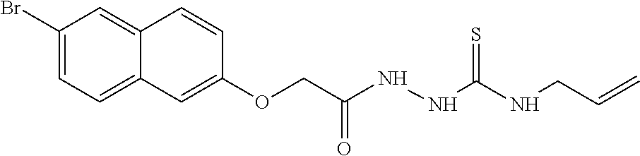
C1(Br)=CC=C2C(=C1)C=CC(OCC(NNC(NCC=C)=S)=O)=C2
